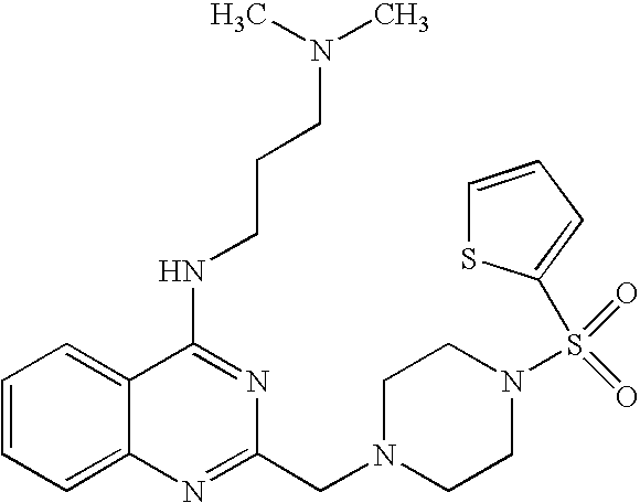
C1=CC=C2C(=C1)C(NCCCN(C)C)=NC(CN1CCN(S(=O)(=O)C3=CC=CS3)CC1)=N2
